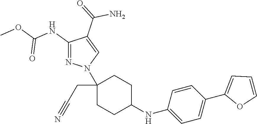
C1(CC#N)(N2N=C(NC(OC)=O)C(C(=O)N)=C2)CCC(NC2=CC=C(C3=CC=CO3)C=C2)CC1
